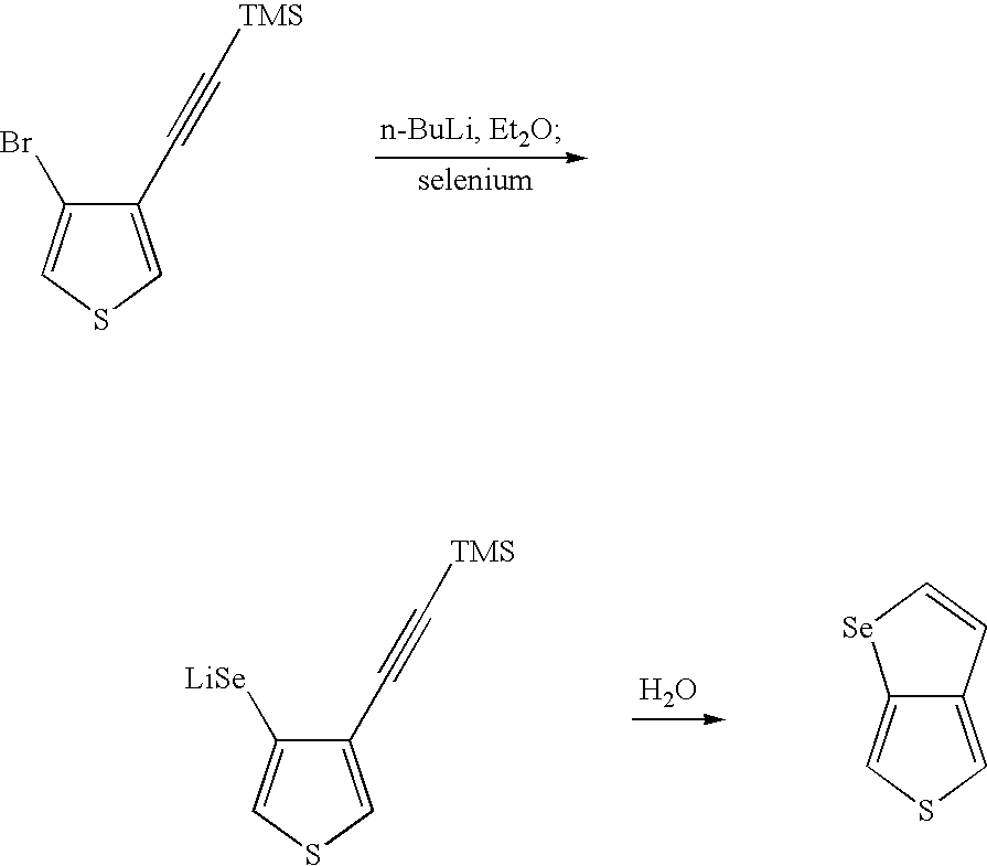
C1(C#C[TMS])=CSC=C1Br.O.C1(C#C[TMS])=CSC=C1[LiSe].C12=CSC=C1[Se]C=C2
